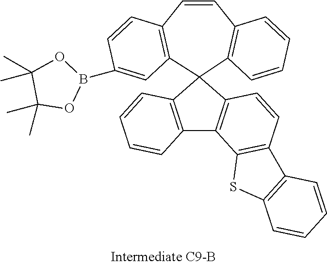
C1=CC2=C(C3=C1C1=C(S3)C=CC=C1)C1=C(C23C2=C(C=CC4=C3C=C(B3OC(C)(C)C(C)(C)O3)C=C4)C=CC=C2)C=CC=C1
